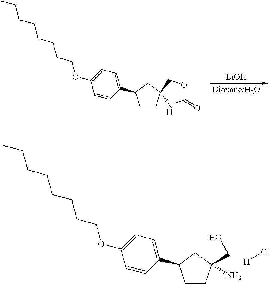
[LiOH].C1CC2(CC1C1=CC=C(OCCCCCCCC)C=C1)COC(=O)N2.C1CC(CO)(N)CC1C1=CC=C(OCCCCCCCC)C=C1.[H]Cl
